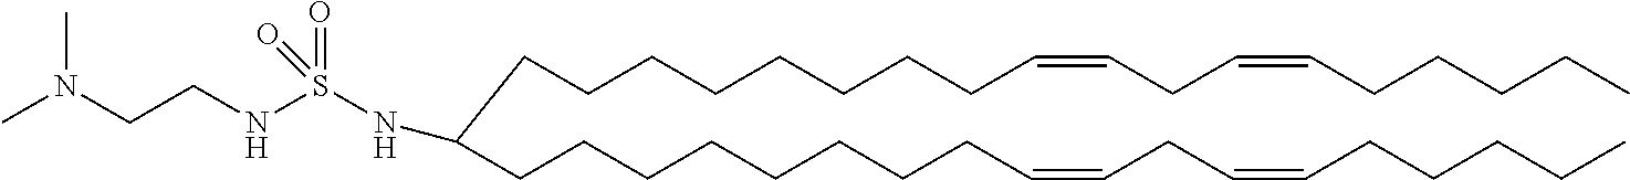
CCCCCC=CCC=CCCCCCCCCC(CCCCCCCCC=CCC=CCCCCC)NS(NCCN(C)C)(=O)=O
